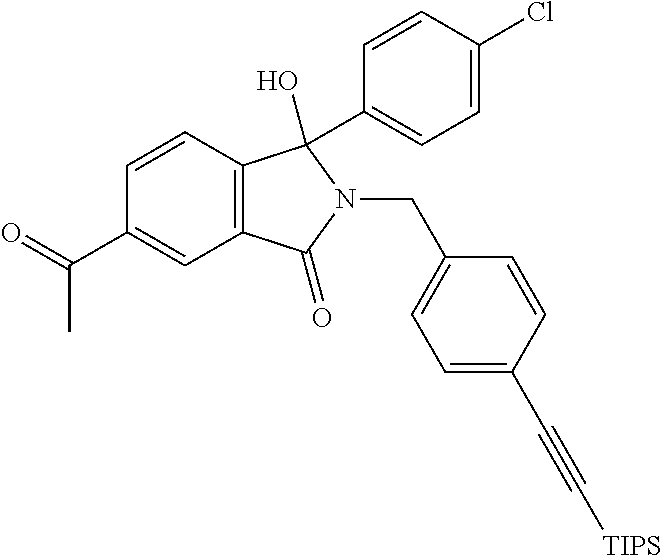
C1(C(C)=O)=CC2=C(C(O)(C3=CC=C(Cl)C=C3)N(CC3=CC=C(C#C[TIPS])C=C3)C2=O)C=C1
